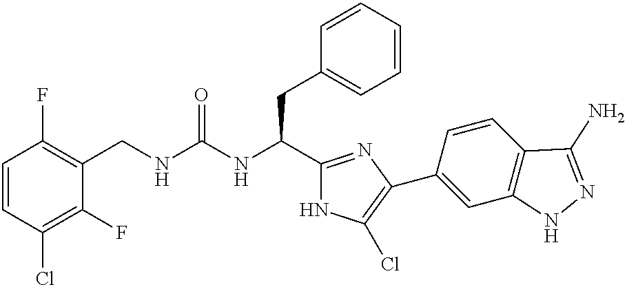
C1=CC(Cl)=C(F)C(CNC(NC(C2=NC(C3=CC4=C(C=C3)C(N)=NN4)=C(Cl)N2)CC2=CC=CC=C2)=O)=C1F
